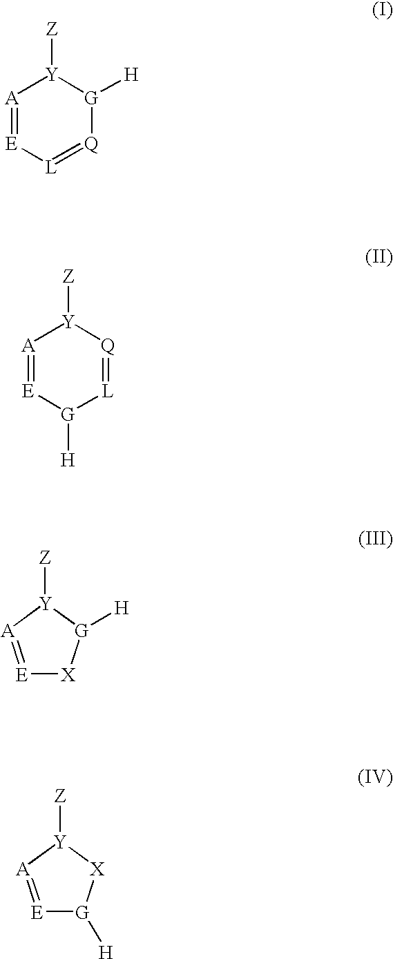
[A]1=[E][L]=[Q][G]([H])[Y]1[Z].[A]1=[E][G]([H])[L]=[Q][Y]1[Z].[E]1=[A][Y]([Z])[G]([H])[X]1.[E]1=[A][Y]([Z])[X][G]1[H]
